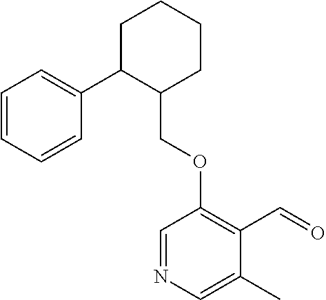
C1C(C2=CC=CC=C2)C(COC2=C(C=O)C(C)=CN=C2)CCC1
